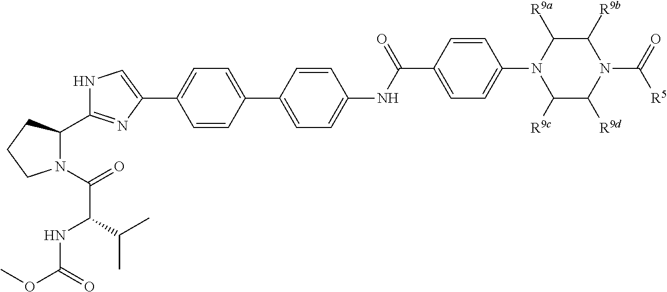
C1=CC(C2=CC=C(NC(C3=CC=C(N4C([R9c])C([R9d])N(C(=O)[R5])C([R9b])C4[R9a])C=C3)=O)C=C2)=CC=C1C1=CNC(C2N(C(=O)C(NC(OC)=O)C(C)C)CCC2)=N1
